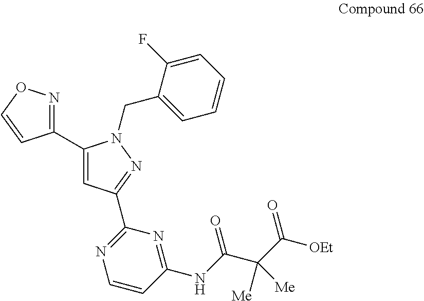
C1(C2=CC(C3=NC=CC(NC(=O)C(C([OEt])=O)([Me])[Me])=N3)=NN2CC2=CC=CC=C2F)=NOC=C1
